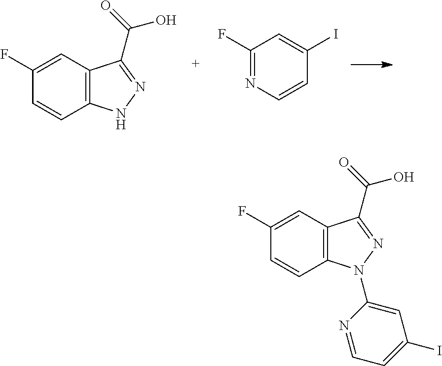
C12=C(C=C(F)C=C1)C(C(=O)O)=NN2.C1(F)=NC=CC(I)=C1.C12=C(C=C(F)C=C1)C(C(=O)O)=NN2C1=CC(I)=CC=N1
